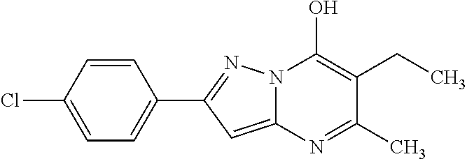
C12=CC(C3=CC=C(Cl)C=C3)=NN1C(O)=C(CC)C(C)=N2
